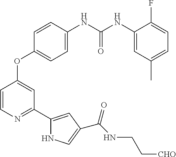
O(C1=CC(C2=CC(C(NCC[CHO])=O)=CN2)=NC=C1)C1=CC=C([HN]C([HN]C2=CC(C)=CC=C2F)=O)C=C1
